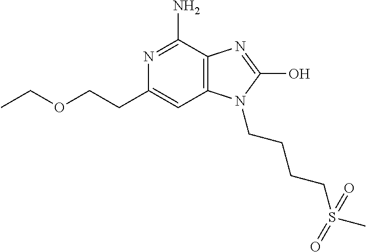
C1(CCOCC)=CC2=C(C(N)=N1)N=C(O)N2CCCCS(C)(=O)=O
